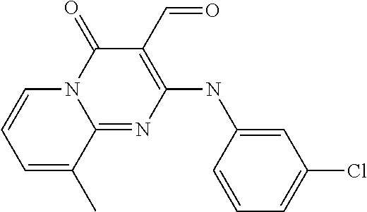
N12C=CC=C(C)C1=NC(NC1=CC(Cl)=CC=C1)=C(C=O)C2=O
